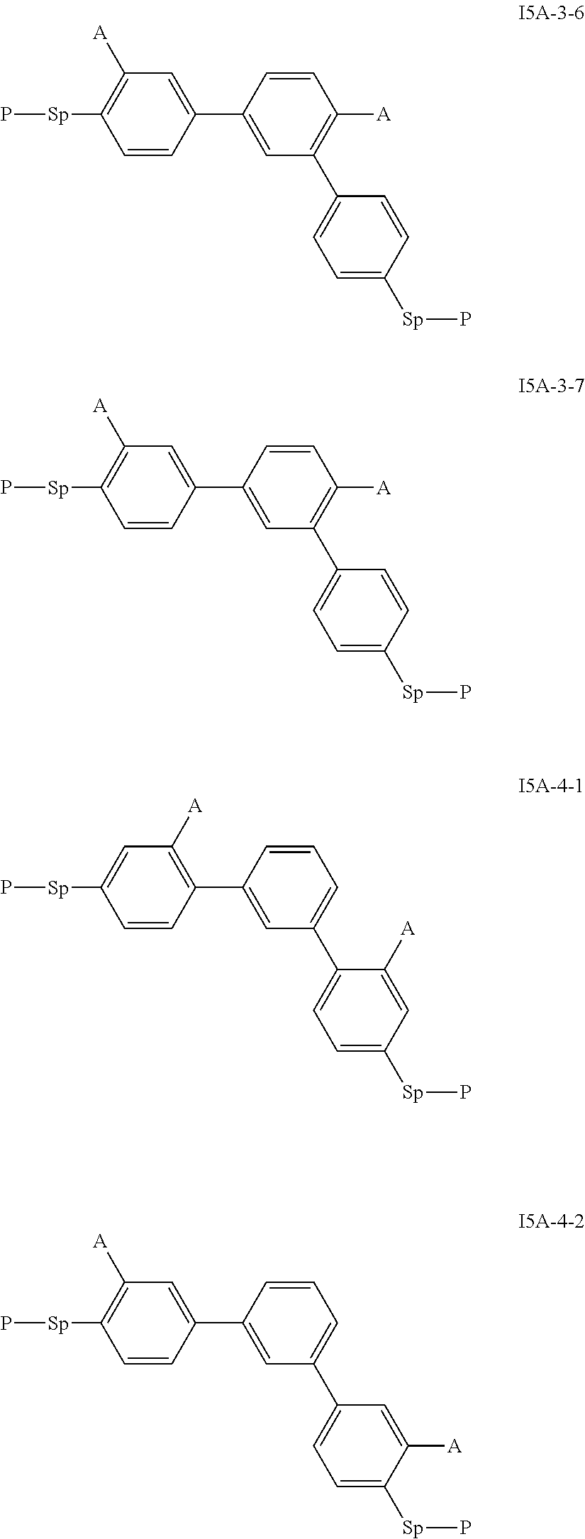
C1=CC(C2=CC(C3=CC=C([Sp]P)C=C3)=C([A])C=C2)=CC([A])=C1[Sp]P.C1=CC(C2=CC(C3=CC=C([Sp]P)C=C3)=C([A])C=C2)=CC([A])=C1[Sp]P.C1=CC(C2=CC(C3=CC=C([Sp]P)C=C3[A])=CC=C2)=C([A])C=C1[Sp]P.C1=CC(C2=CC(C3=CC=C([Sp]P)C([A])=C3)=CC=C2)=CC([A])=C1[Sp]P
